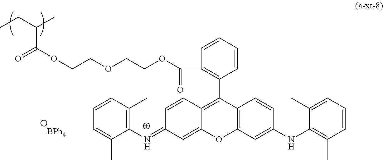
C1(=NC2=C(C)C=CC=C2C)C=CC2=C(C3=C(C(=O)OCCOCCOC(C(C)CC)=O)C=CC=C3)C3=C(OC2=C1)C=C(NC1=C(C)C=CC=C1C)C=C3.[BPh4]
